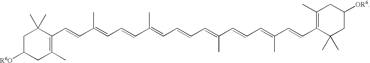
C1C([R6O])CC(C)=C(C=CC(=CC=CC(=CC=CC=C(C)C=CC=C(C)C=CC2=C(C)CC([OR6])CC2(C)C)C)C)C1(C)C
